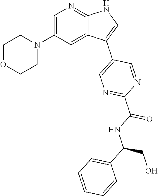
C1=C(N2CCOCC2)C=C2C(=N1)NC=C2C1=CN=C(C(NC(C2=CC=CC=C2)CO)=O)N=C1
